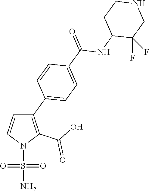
C1(C2=CC=C(C(=O)NC3C(F)(F)CNCC3)C=C2)=C(C(O)=O)N(S(N)(=O)=O)C=C1
